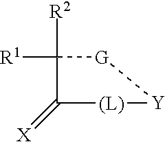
C1([R1])([R2])C(=[X])[(L)][Y][G]1
